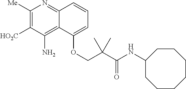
C1([Me])=C([HO2C])C(N)=C2C(=N1)C=CC=C2OCC(C(NC1CCCCCCC1)=O)(C)C
